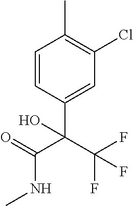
C1=CC(C(C(F)(F)F)(C(=O)NC)O)=CC(Cl)=C1C
